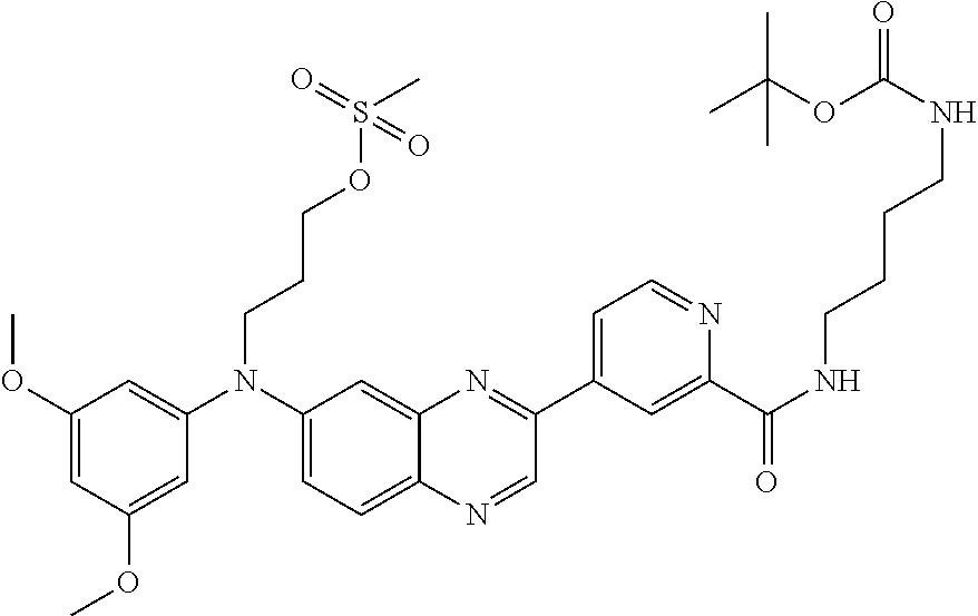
C1(OC)=CC(OC)=CC(N(C2=CC=C3C(=C2)N=C(C2=CC=NC(C(NCCCCNC(=O)OC(C)(C)C)=O)=C2)C=N3)CCCOS(C)(=O)=O)=C1
